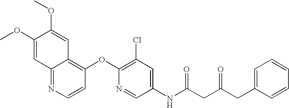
COC1=CC2=NC=CC(OC3=C(Cl)C=C(NC(CC(CC4=CC=CC=C4)=O)=O)C=N3)=C2C=C1OC
